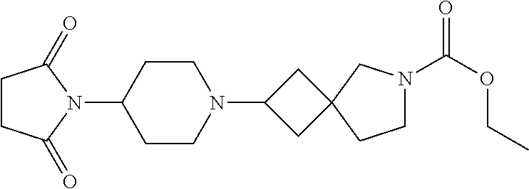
C1CC(=O)N(C2CCN(C3CC4(C3)CCN(C(OCC)=O)C4)CC2)C1=O
